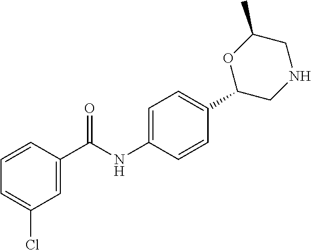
C1=CC(C(NC2=CC=C(C3CNCC(C)O3)C=C2)=O)=CC(Cl)=C1
